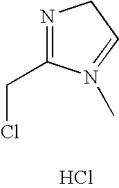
N1=C(CCl)N(C)=CC1.Cl
